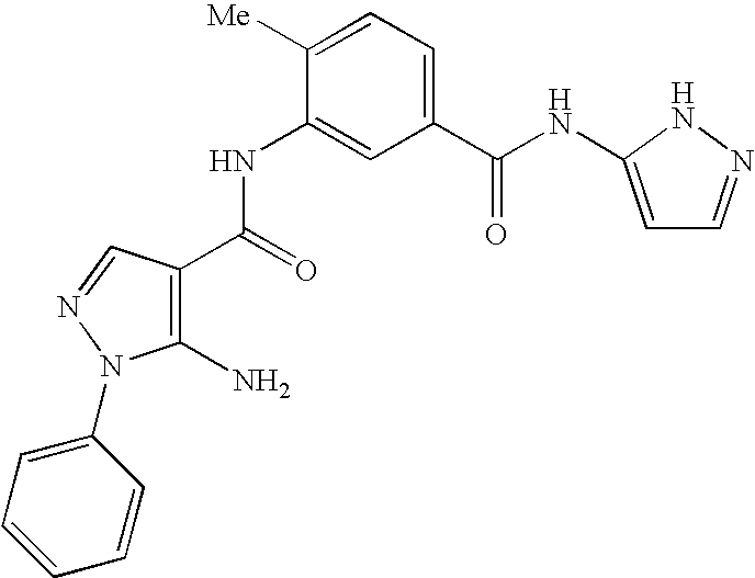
C1(NC(C2=C(N)N(C3=CC=CC=C3)N=C2)=O)=CC(C(NC2=CC=NN2)=O)=CC=C1[Me]
